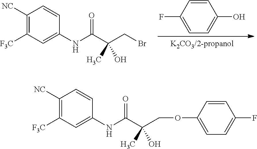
C1(NC(=O)C(CBr)(C)O)=CC([F3C])=C([NC])C=C1.C1(F)=CC=C(O)C=C1.C1(NC(=O)C(C)(O)COC2=CC=C(F)C=C2)=CC([F3C])=C([NC])C=C1
